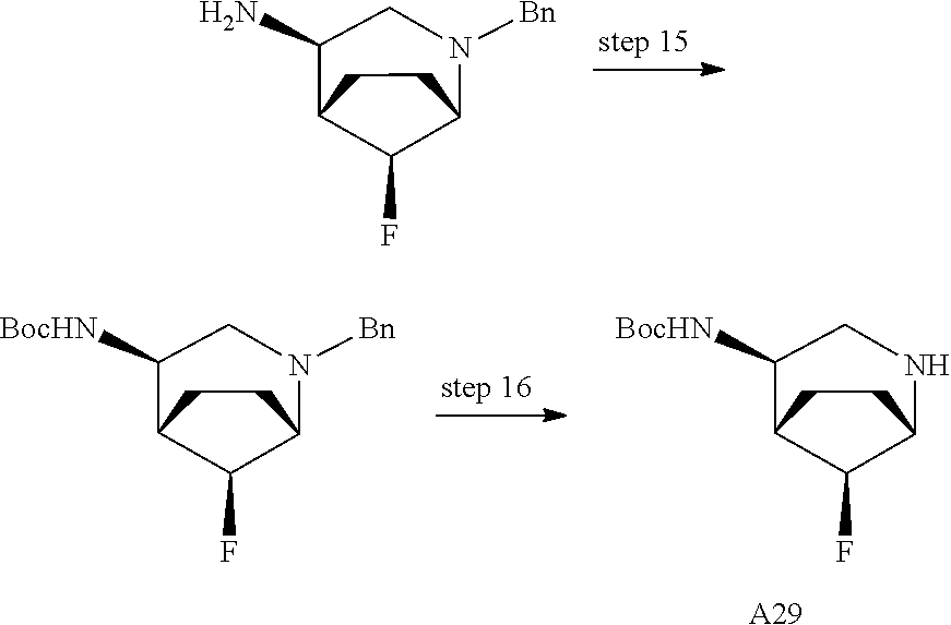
C12C(F)C(CC1)N([Bn])CC2N.C12C(F)C(CC1)N([Bn])CC2[BocHN].C12C(F)C(CC1)NCC2[BocHN].[A29]
